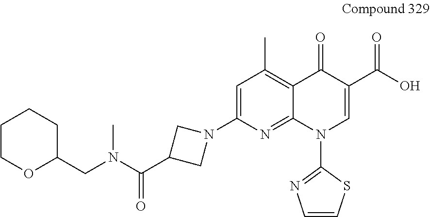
N1=C2C(=C(C)C=C1N1CC(C(N(CC3CCCCO3)C)=O)C1)C(=O)C(C(O)=O)=CN2C1=NC=CS1
